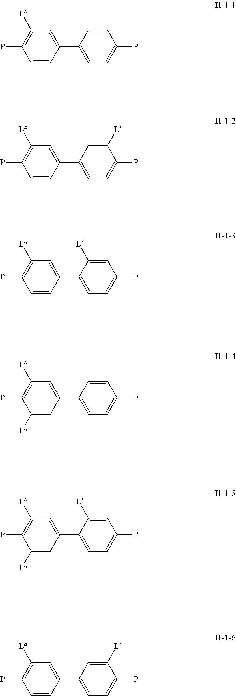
C1=CC(C2=CC=C(P)C=C2)=CC([La])=C1P.C1=CC(C2=CC=C(P)C([L])=C2)=CC([La])=C1P.C1=CC(C2=CC=C(P)C=C2[L])=CC([La])=C1P.C1([La])=CC(C2=CC=C(P)C=C2)=CC([La])=C1P.C1([La])=CC(C2=CC=C(P)C=C2[L])=CC([La])=C1P.C1=CC(C2=CC=C(P)C([L])=C2)=CC([La])=C1P
